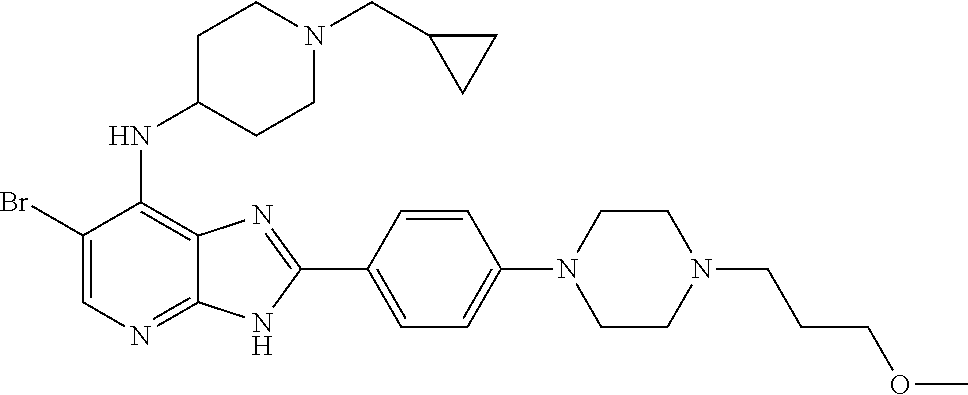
BrC1=CN=C2C(=C1NC1CCN(CC3CC3)CC1)N=C(C1=CC=C(N3CCN(CCCOC)CC3)C=C1)N2
